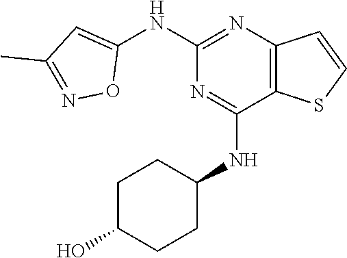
C1(NC2=CC(C)=NO2)=NC2=C(C(NC3CCC(O)CC3)=N1)SC=C2
